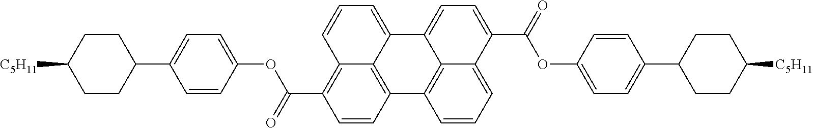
C12=C3C(=CC=CC3=C(C(=O)OC3=CC=C(C4CCC([C5H11])CC4)C=C3)C=C1)C1=CC=C(C(=O)OC3=CC=C(C4CCC([C5H11])CC4)C=C3)C3=CC=CC2=C13
